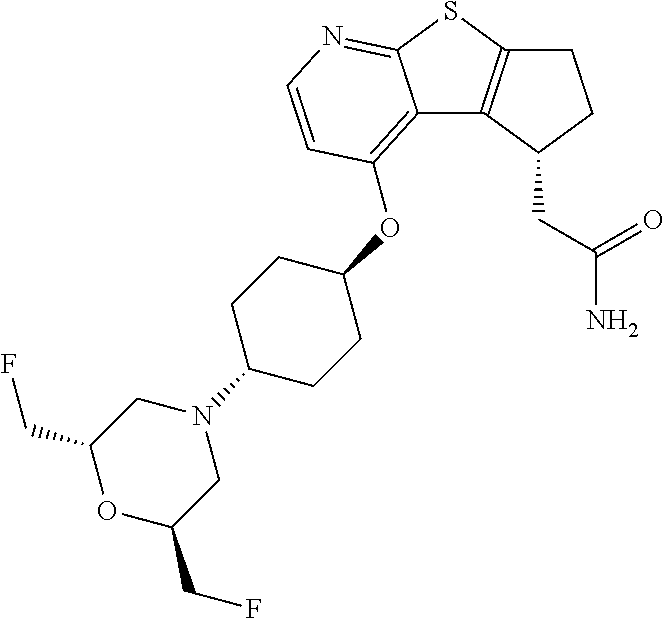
C12=C(C(CC(N)=O)CC1)C1=C(OC3CCC(N4CC(CF)OC(CF)C4)CC3)C=CN=C1S2
